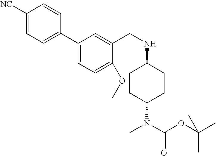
C1CC(N(C(=O)OC(C)(C)C)C)CCC1NCC1=CC(C2=CC=C([NC])C=C2)=CC=C1OC
